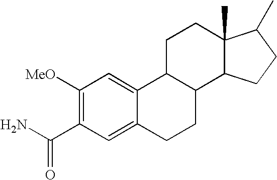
C1([MeO])=C(C(N)=O)C=C2C(=C1)C1C(CC2)C2C(C)(CC1)C(C)CC2
